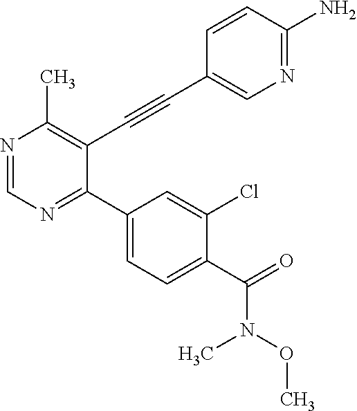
N1=CN=C(C2=CC=C(C(N(C)OC)=O)C(Cl)=C2)C(C#CC2=CN=C(N)C=C2)=C1C
